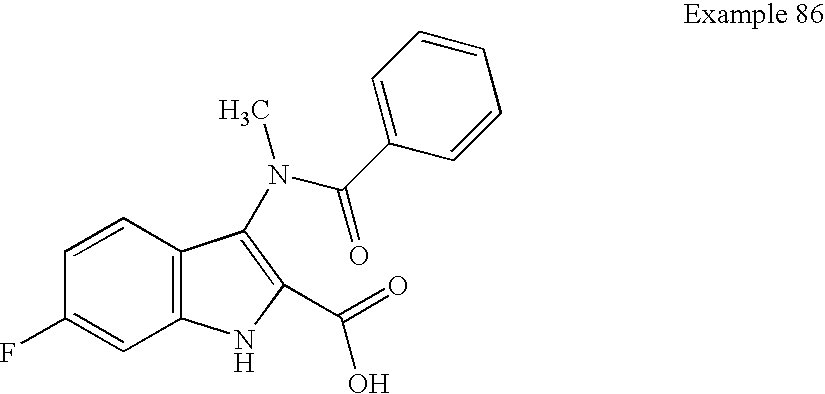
C1=CC2=C(C=C1F)NC(C(=O)O)=C2N(C)C(=O)C1=CC=CC=C1
